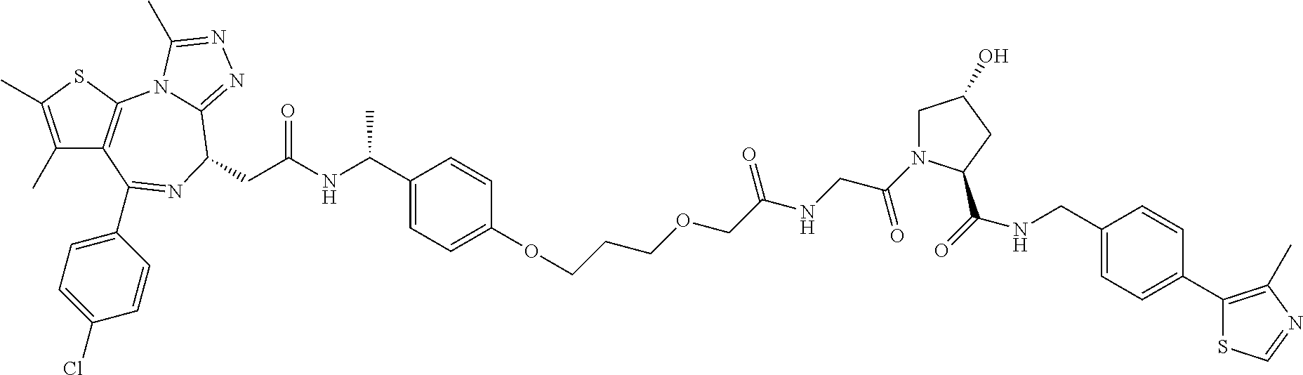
C1(C)=C(C)SC2=C1C(C1=CC=C(Cl)C=C1)=NC(CC(NC(C1=CC=C(OCCCOCC(NCC(=O)N3CC(O)CC3C(=O)NCC3=CC=C(C4=C(C)N=CS4)C=C3)=O)C=C1)C)=O)C1=NN=C(C)N21
